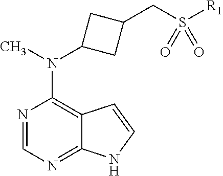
N1=CN=C2C(=C1N(C)C1CC(CS([R1])(=O)=O)C1)C=CN2
